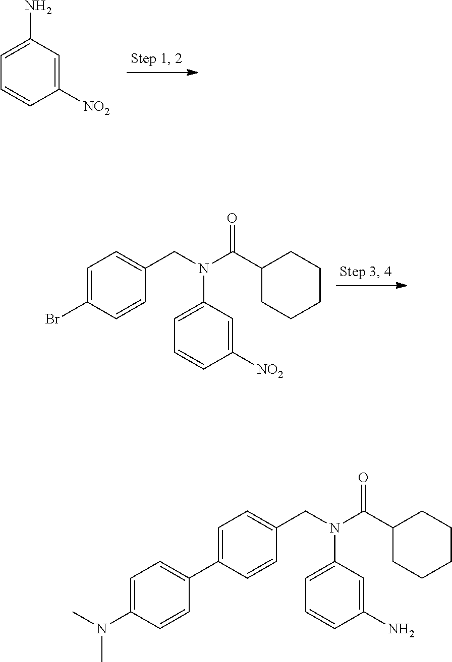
C1=C(N)C=C([NO2])C=C1.BrC1=CC=C(CN(C(C2CCCCC2)=O)C2=CC=CC([NO2])=C2)C=C1.C1=C(N(C)C)C=CC(C2=CC=C(CN(C(C3CCCCC3)=O)C3=CC=CC(N)=C3)C=C2)=C1
